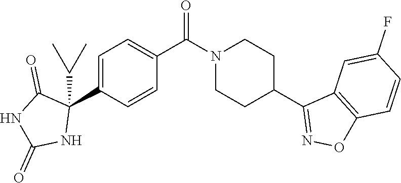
C1=C(C2(C(C)C)C(=O)NC(=O)N2)C=CC(C(=O)N2CCC(C3=NOC4=C3C=C(F)C=C4)CC2)=C1
